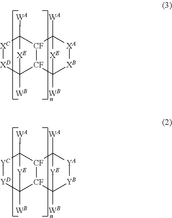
[YC]1[YD]C2([WB])[CF]3[CF](C1([WA])[YE]2)C1([WA])[YA][YB]C3([WB])[YE]1.[XC]1[XD]C2([WB])[CF]3[CF](C1([WA])[XE]2)C1([WA])[XA][XB]C3([WB])[XE]1
